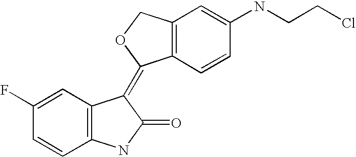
C12=C(C=C(NCCCl)C=C1)COC2=C1C2=C(C=CC(F)=C2)NC1=O
